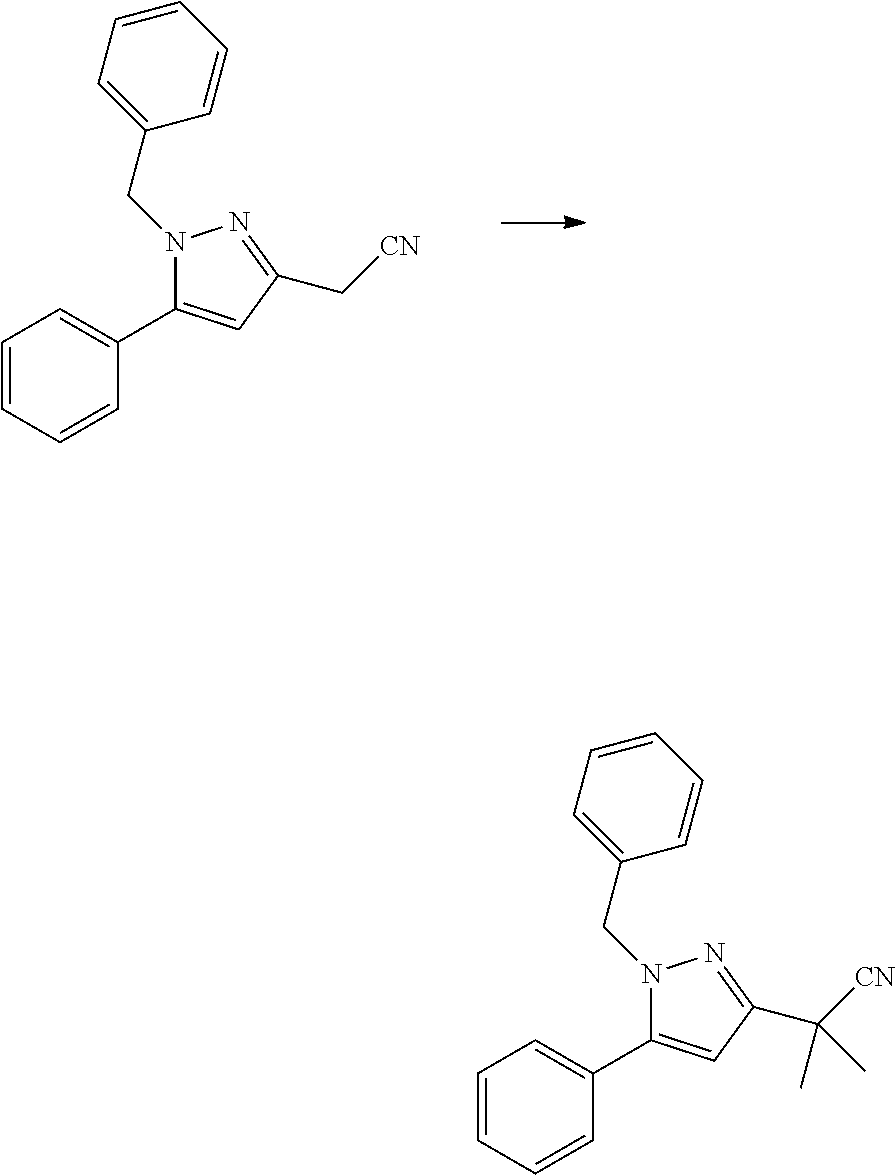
C1(C2=CC(C[CN])=NN2CC2=CC=CC=C2)=CC=CC=C1.C1(C2=CC(C([CN])(C)C)=NN2CC2=CC=CC=C2)=CC=CC=C1
